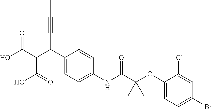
C1(C(C(C(O)=O)C(=O)O)C#CC)=CC=C(NC(C(OC2=CC=C(Br)C=C2Cl)(C)C)=O)C=C1
